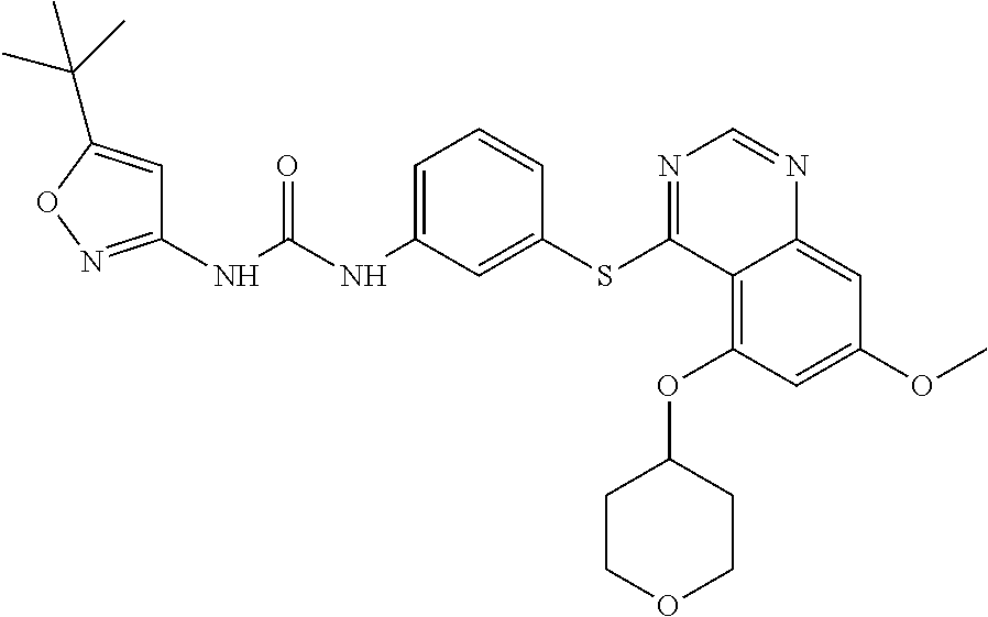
C1(NC(NC2=CC=CC(SC3=NC=NC4=CC(OC)=CC(OC5CCOCC5)=C34)=C2)=O)=NOC(C(C)(C)C)=C1
